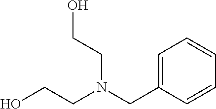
C1=C(CN(CCO)CCO)C=CC=C1
